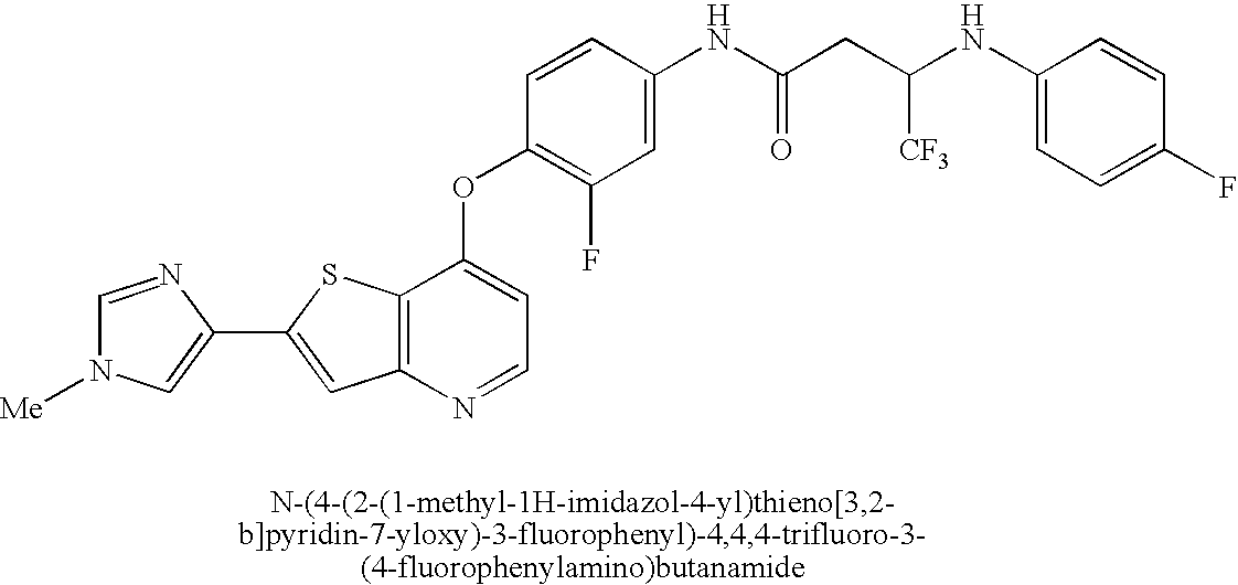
C1=C(NC(CC(NC2=CC=C(F)C=C2)[CF3])=O)C=CC(OC2=CC=NC3=C2SC(C2=CN([Me])C=N2)=C3)=C1F
